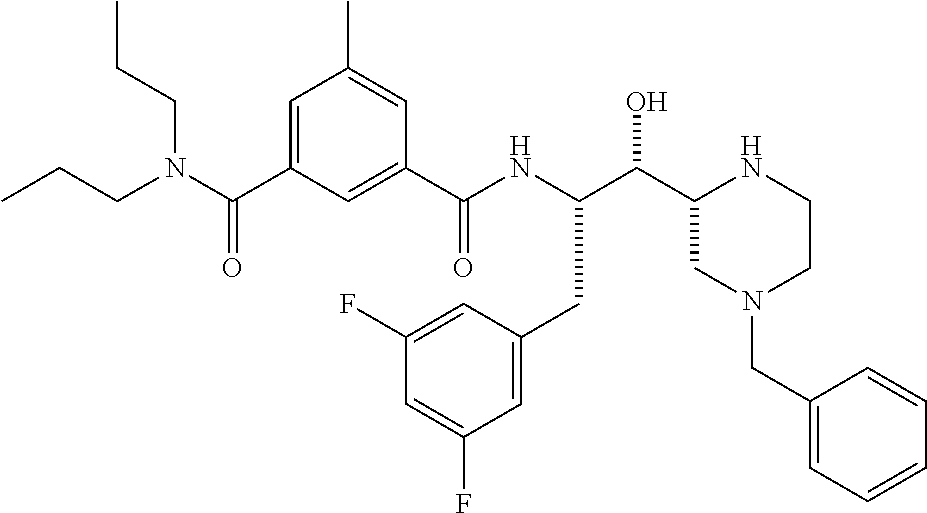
C(C1CN(CC2=CC=CC=C2)CCN1)(O)C(NC(C1=CC(C(N(CCC)CCC)=O)=CC(C)=C1)=O)CC1=CC(F)=CC(F)=C1
